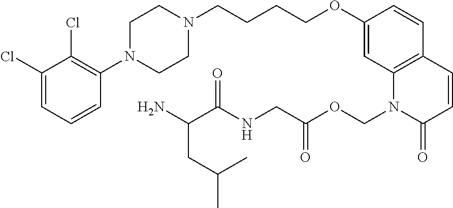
C1(Cl)=CC=CC(N2CCN(CCCCOC3=CC4=C(C=C3)C=CC(=O)N4COC(CNC(C(CC(C)C)N)=O)=O)CC2)=C1Cl
